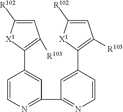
C1=C([R102])[X1]C(C2=CC(C3=NC=CC(C4=C([R103])C=C([R102])[X1]4)=C3)=NC=C2)=C1[R103]
